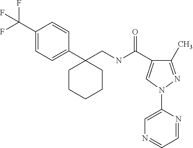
C1(C)=NN(C2=CN=CC=N2)C=C1C(NCC1(C2=CC=C(C(F)(F)F)C=C2)CCCCC1)=O
